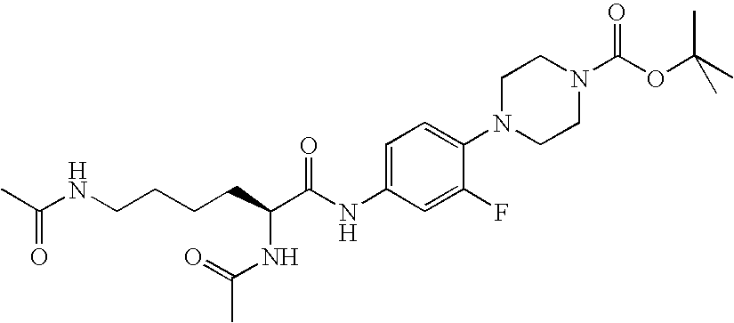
C1=C(NC(C(CCCCNC(C)=O)NC(=O)C)=O)C=C(F)C(N2CCN(C(OC(C)(C)C)=O)CC2)=C1
